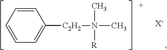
C1=CC([C2H2]N(C)(C)[R])=CC=C1.[X-]
